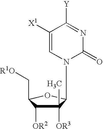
C1(C)([OR3])C([OR2])C(C[R1O])OC1N1C(=O)N=C([Y])C([X1])=C1
